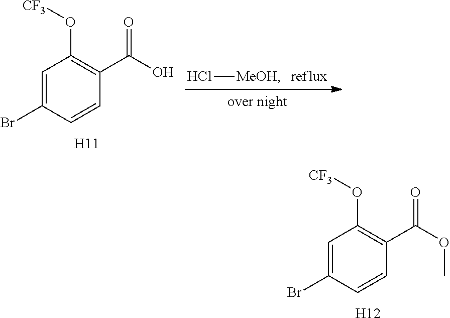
Cl[MeOH].C1=C(Br)C=CC(C(=O)O)=C1O[CF3].[H11].C1=C(Br)C=CC(C(=O)OC)=C1O[CF3].[H12]
